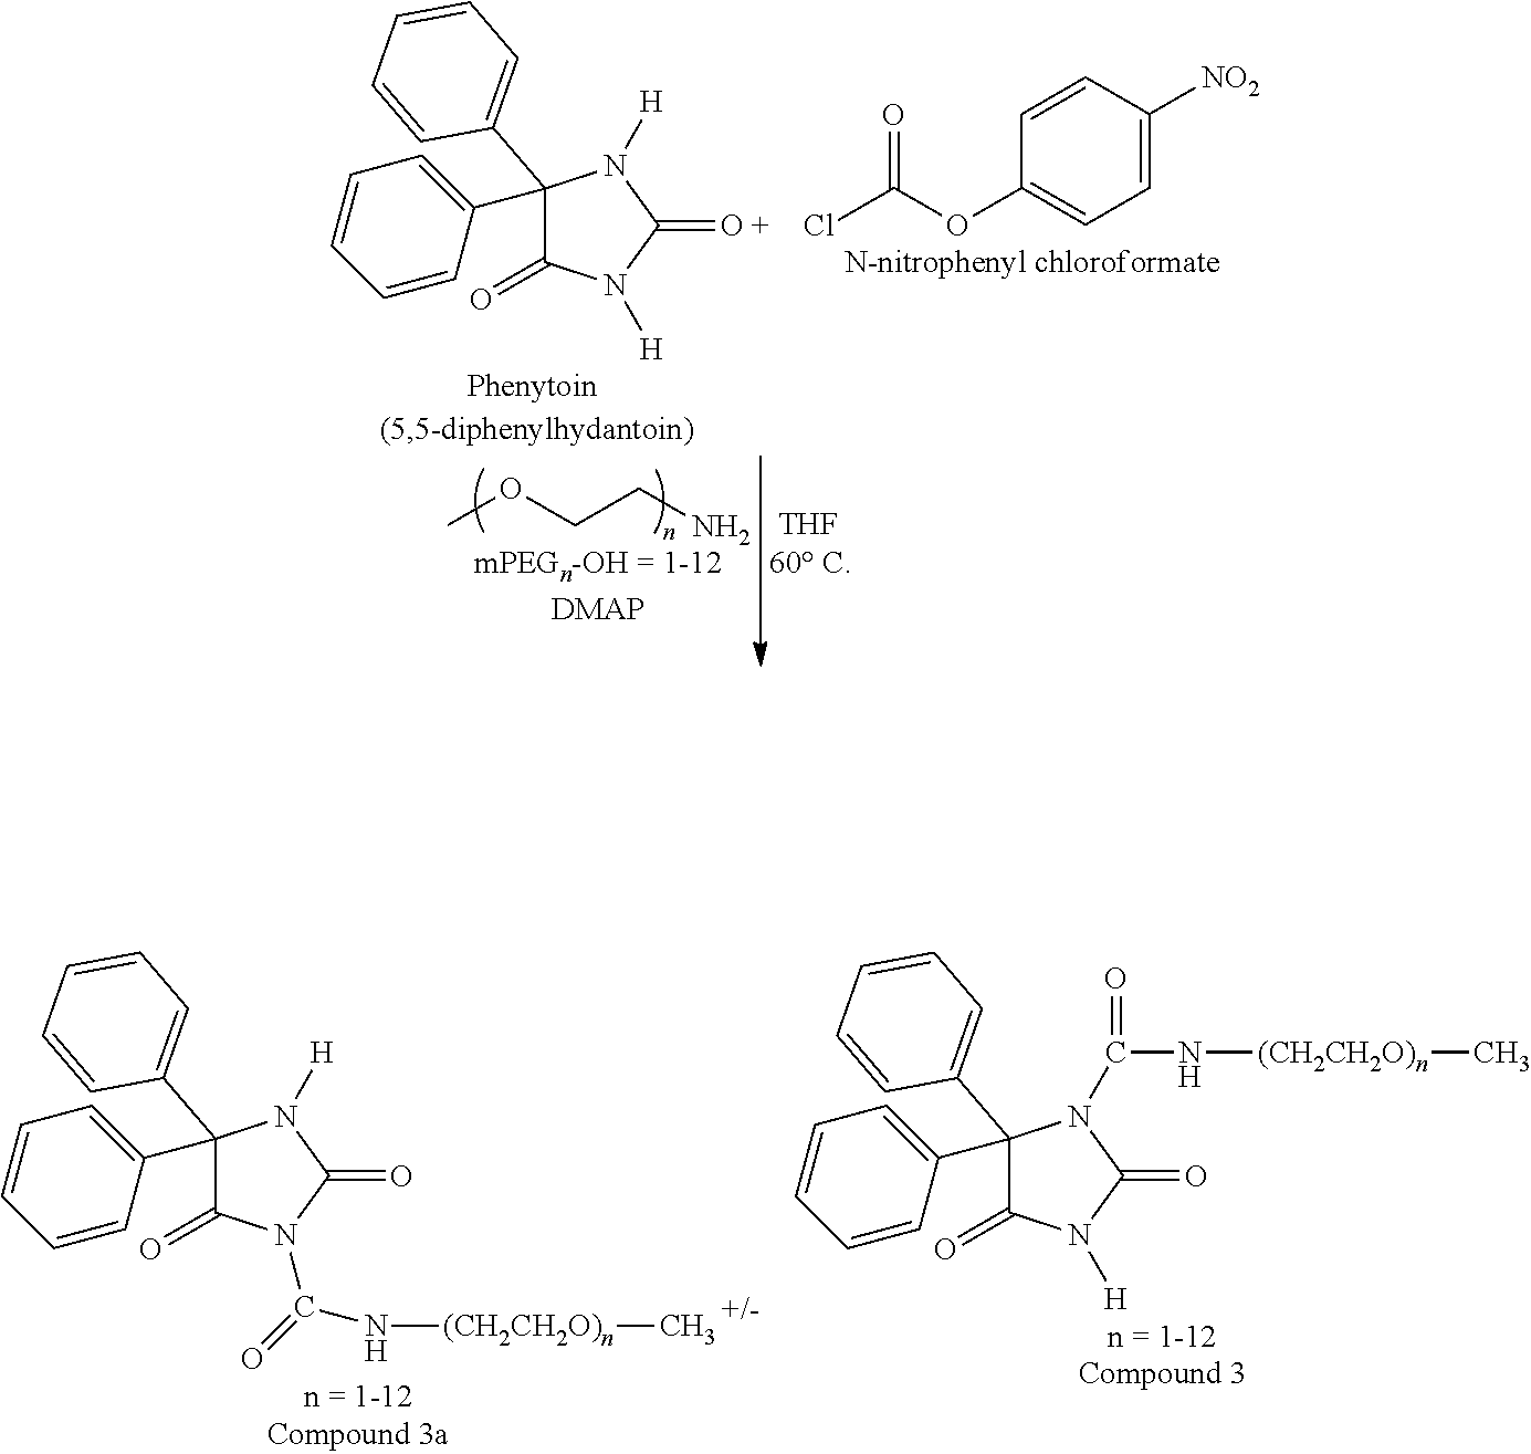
C1(C2=CC=CC=C2)(C2=CC=CC=C2)C(=O)N(C(=O)N[(CH2CH2O)n]C)C(=O)N1[H].C1(C2=CC=CC=C2)(C2=CC=CC=C2)C(=O)N([H])C(=O)N1C(N[(CH2CH2O)n]C)=O.C1(C2=CC=CC=C2)(C2=CC=CC=C2)C(=O)N([H])C(=O)N1[H].COCCN.ClC(OC1=CC=C([NO2])C=C1)=O
